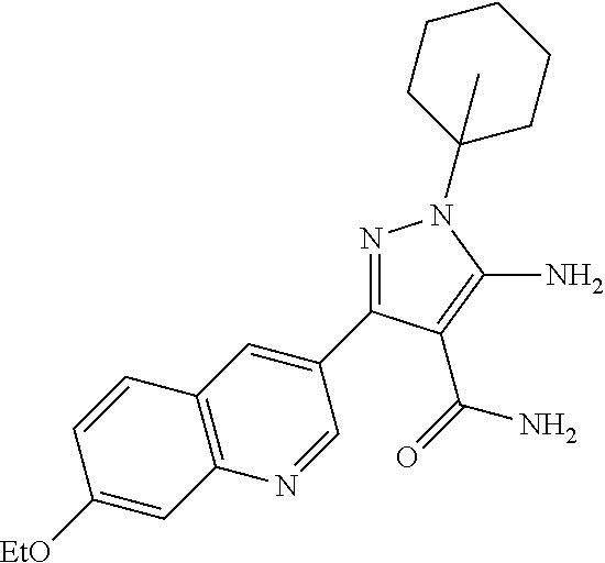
[EtO]C1=CC2=C(C=C1)C=C(C1=NN(C3(C)CCCCC3)C(N)=C1C(=O)N)C=N2
